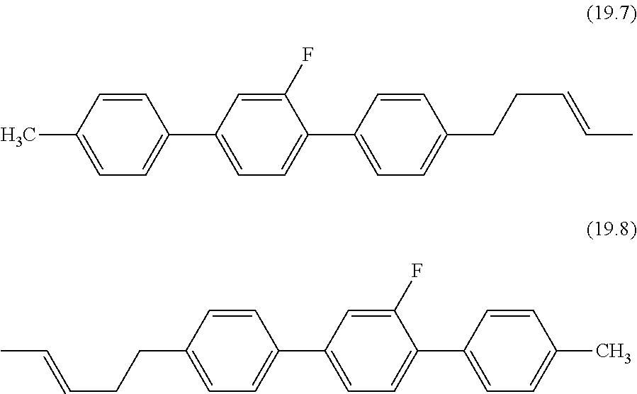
C1(C2=CC=C(C3=CC=C(CCC=CC)C=C3)C(F)=C2)=CC=C(C)C=C1.C1(C2=CC=C(C3=CC=C(C)C=C3)C(F)=C2)=CC=C(CCC=CC)C=C1
